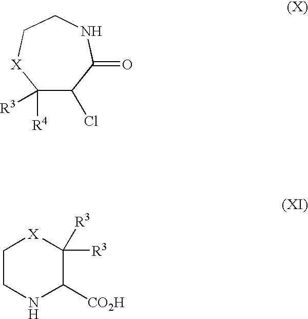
C1([R3])([R4])C(Cl)C(=O)NCC[X]1.C1CNC([CO2H])C([R3])([R3])[X]1
